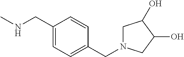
N(C)CC1=CC=C(CN2CC(O)C(O)C2)C=C1
